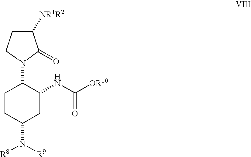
C1CC(N([R8])[R9])CC(NC([OR10])=O)C1N1CCC([NR1R2])C1=O
